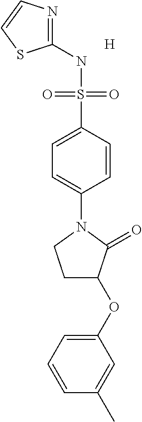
C1(NS(C2=CC=C(N3CCC(OC4=CC=CC(C)=C4)C3=O)C=C2)(=O)=O)=NC=CS1.[H]
